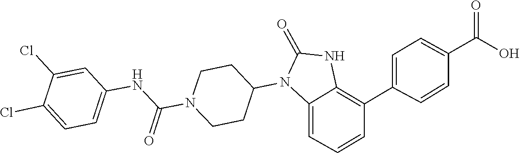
O=C1NC2=C(C3=CC=C(C(O)=O)C=C3)C=CC=C2N1C1CCN(C(NC2=CC=C(Cl)C(Cl)=C2)=O)CC1
